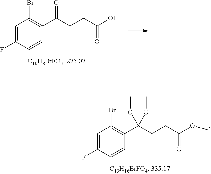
C1=C(F)C=CC(C(=O)CCC(O)=O)=C1Br.C1=C(F)C=CC(C(CCC(OC)=O)(OC)OC)=C1Br
